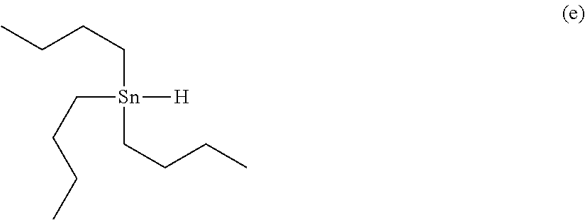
CCCC[Sn]([H])(CCCC)CCCC
